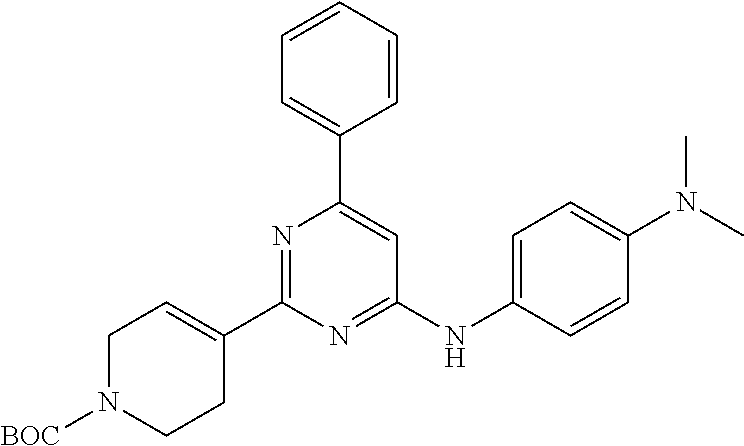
C1=CC=CC(C2=CC(NC3=CC=C(N(C)C)C=C3)=NC(C3=CCN([BOC])CC3)=N2)=C1
